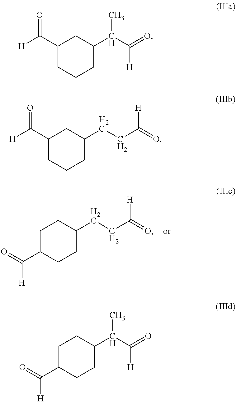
C1C(C(=O)[H])CCC(CCC(=O)[H])C1.C1C(C(=O)[H])CCC(C(C(=O)[H])C)C1.C1(C([H])=O)CCCC(C(C(=O)[H])C)C1.C1(C([H])=O)CCCC(CCC(=O)[H])C1
